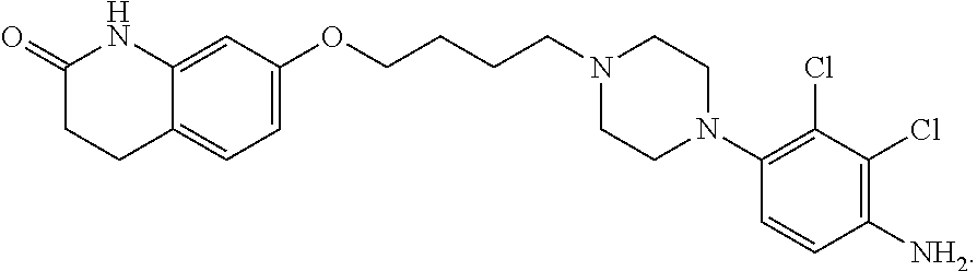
C1(OCCCCN2CCN(C3=C(Cl)C(Cl)=C([NH2])C=C3)CC2)=CC=C2C(=C1)NC(=O)CC2
